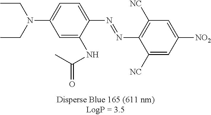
C1=C(NC(C)=O)C(N=NC2=C([NC])C=C([NO2])C=C2[NC])=CC=C1N(CC)CC
